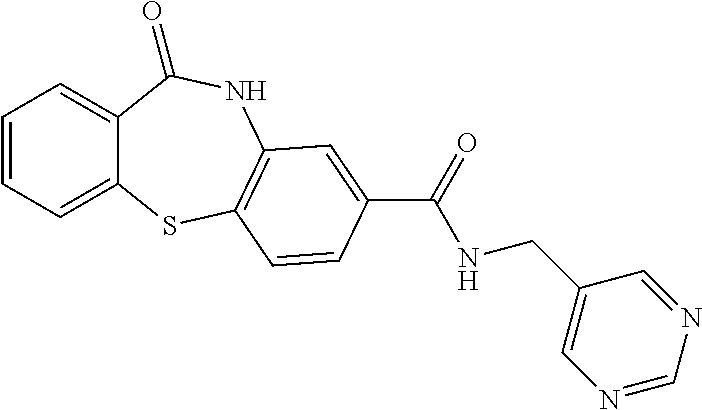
C1=CC=C2C(=C1)C(=O)NC1=C(S2)C=CC(C(=O)NCC2=CN=CN=C2)=C1
